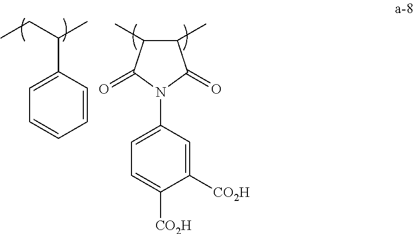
CCC(C)C1=CC=CC=C1.C1(C)C(C)C(=O)N(C2=CC=C([CO2H])C([CO2H])=C2)C1=O
